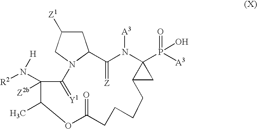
C1C([Z1])CN2C1C(=[Z])N([A3])C1(P(=O)([A3])O)C(C1)CCCCC(=O)OC(C)C([Z2b])(N([R2])[H])C2=[Y1]
